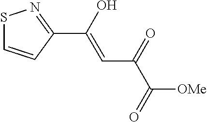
S1N=C(C(O)=CC(=O)C(=O)[OMe])C=C1
